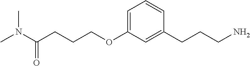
C(COC1=CC=CC(CCCN)=C1)CC(N(C)C)=O
